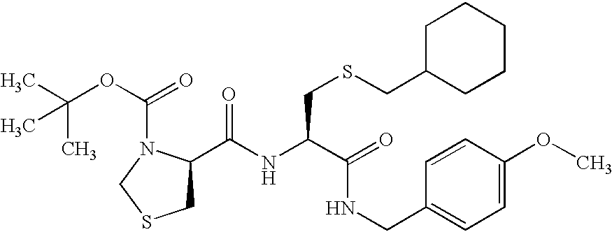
N(C(C(NCC1=CC=C(OC)C=C1)=O)CSCC1CCCCC1)C(C1CSCN1C(=O)OC(C)(C)C)=O
